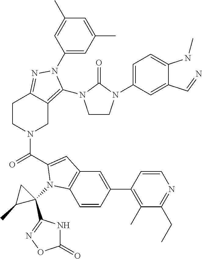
C1(N2C(N3CCN(C4=CC=C(NC)C(C=N)=C4)C3=O)=C3CN(C(C4=CC5=C(C=CC(C6=C(C)C(CC)=NC=C6)=C5)N4C4(C5=NOC(=O)N5)CC4C)=O)CCC3=N2)=CC(C)=CC(C)=C1
